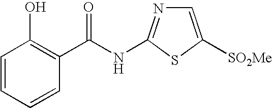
C1=CC=CC(C(NC2=NC=C([SO2Me])S2)=O)=C1O
